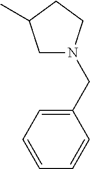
C1N(CC2=CC=CC=C2)CCC1C
